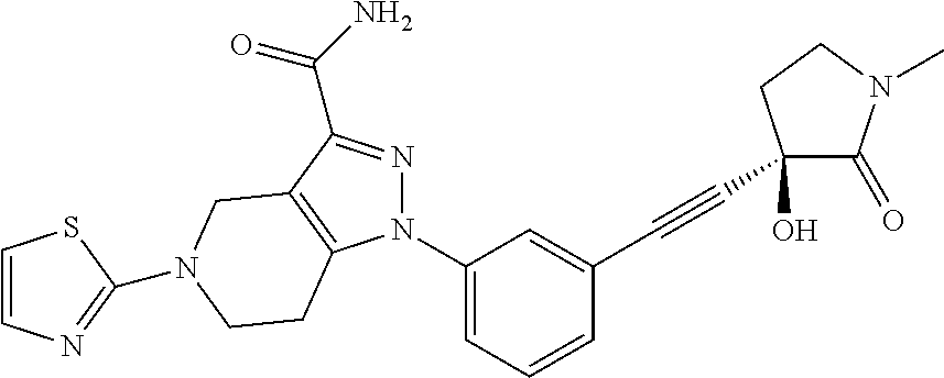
C1(N2N=C(C(N)=O)C3=C2CCN(C2=NC=CS2)C3)=CC=CC(C#CC2(O)C(=O)N(C)CC2)=C1
